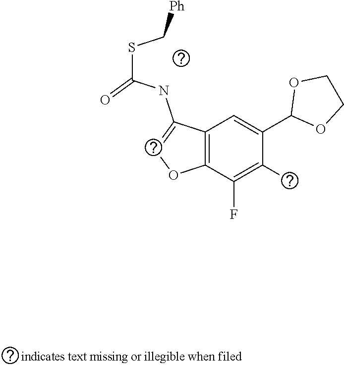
C12=C(C(F)=C(F)C(C3OCCO3)=C1)OC=C2NC(SC[Ph])=O
